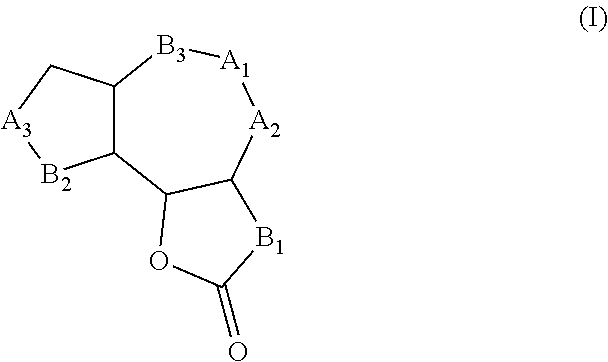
C12C(C3C([A2][A1][B3]1)[B1]C(=O)O3)[B2][A3]C2
